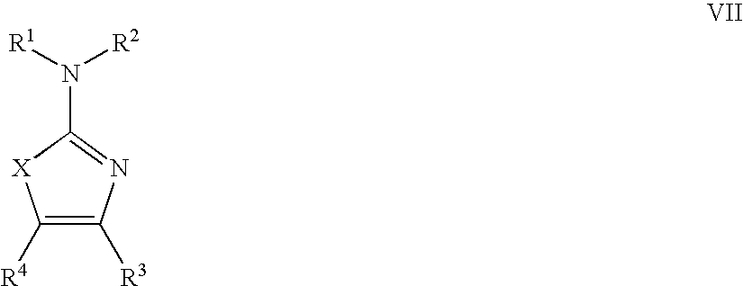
C1([R4])=C([R3])N=C(N([R1])[R2])[X]1
